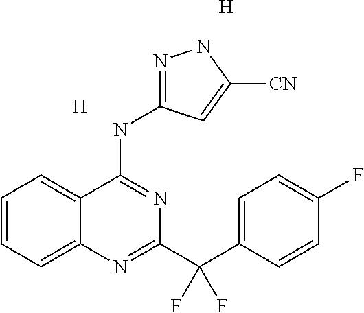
C1=CC=C2C(=C1)C(NC1=NNC([CN])=C1)=NC(C(C1=CC=C(F)C=C1)(F)F)=N2.[H].[H]
